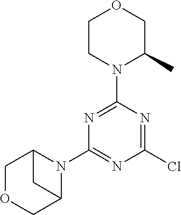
N1=C(N2C(C)COCC2)N=C(Cl)N=C1N1C2COCC1C2
